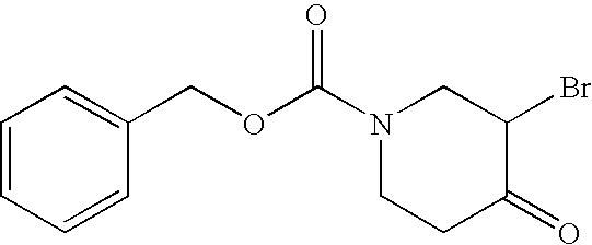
C1=CC=CC(COC(N2CCC(=O)C(Br)C2)=O)=C1
